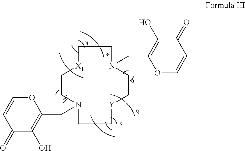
C1CN(CC2=C(O)C(=O)C=CO2)CC[Y]CCN(CC2=C(O)C(=O)C=CO2)CC[X1]1
